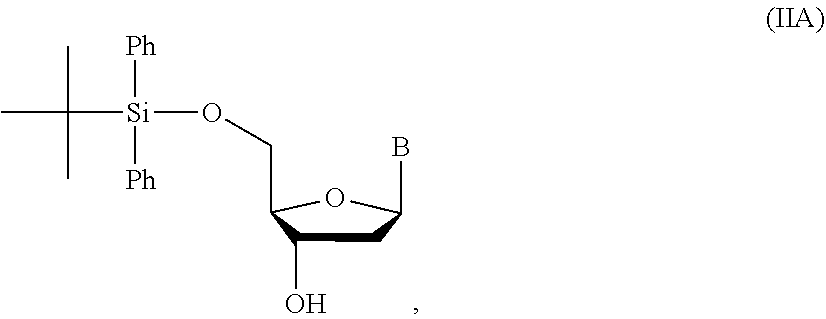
CC(C)(C)[Si]([Ph])([Ph])OCC1C(O)CC(B)O1
